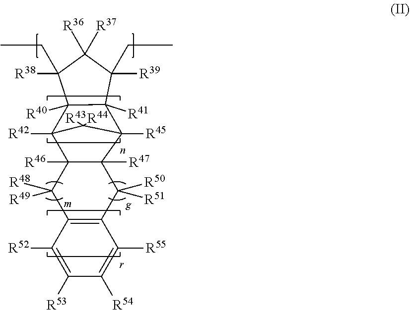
C12([R40])C([R41])(C([R39])(CC)C([R36])([R37])C1([R38])CC)C1([R45])C3([R47])C([R46])(C2([R42])C1([R43])[R44])C([R48])([R49])C1=C(C3([R50])[R51])C([R55])=C([R54])C([R53])=C1[R52]
